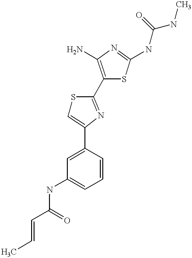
C(C(=O)NC1=CC=CC(C2=CSC(C3=C(N)N=C(NC(NC)=O)S3)=N2)=C1)=CC
